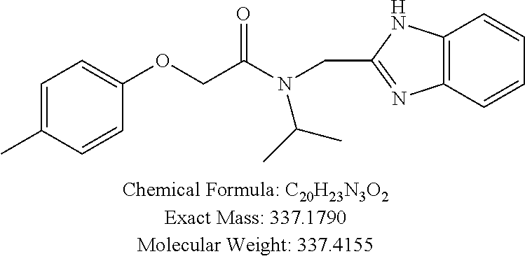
O(CC(N(CC1=NC2=C(C=CC=C2)N1)C(C)C)=O)C1=CC=C(C)C=C1
